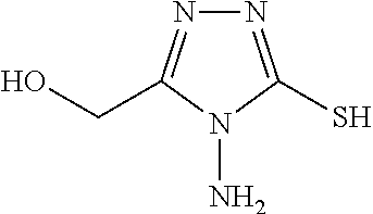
N1=C(S)N(N)C(CO)=N1
